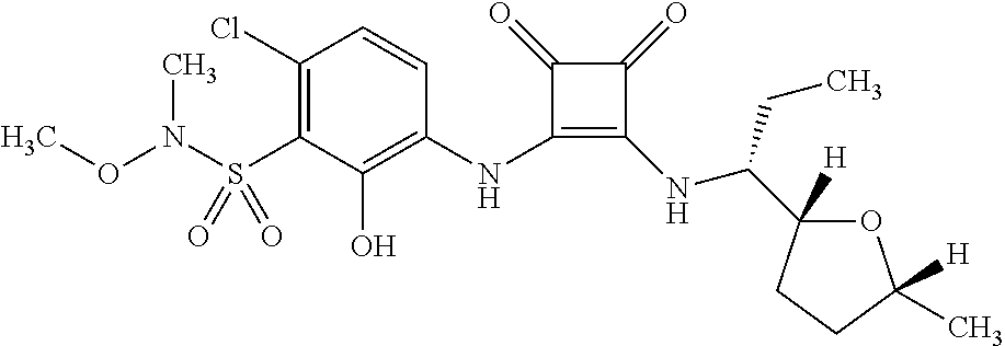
C1(Cl)=C(S(N(OC)C)(=O)=O)C(O)=C(NC2=C(NC(C3([H])OC([H])(C)CC3)CC)C(=O)C2=O)C=C1
